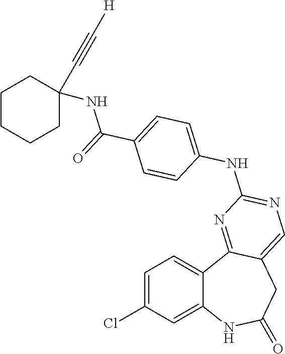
C1=C(Cl)C=C2C(=C1)C1=NC(NC3=CC=C(C(=O)NC4(C#C[H])CCCCC4)C=C3)=NC=C1CC(=O)N2
